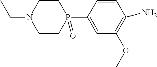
P1(C2=CC(OC)=C(N)C=C2)(=O)CCN(CC)CC1
